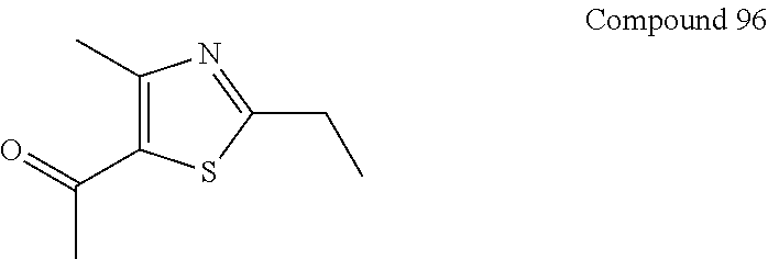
C1(C)=C(C(=O)C)SC(CC)=N1
